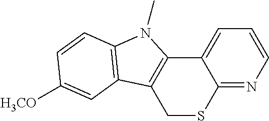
C12=C(CSC3=NC=CC=C13)C1=C(N2C)C=CC([H3CO])=C1
